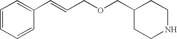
C(=CCOCC1CCNCC1)C1=CC=CC=C1
